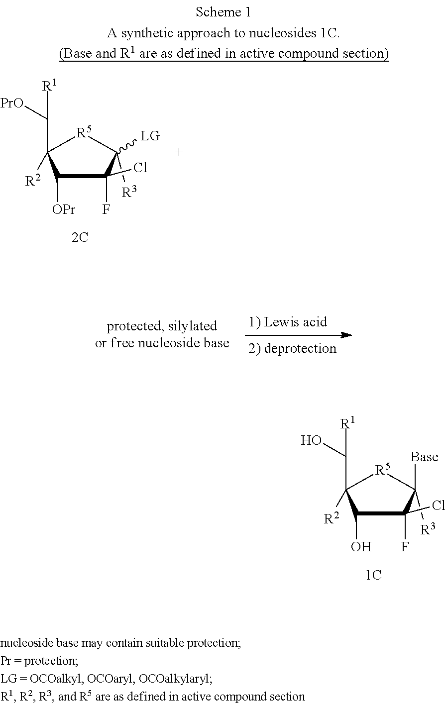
C1([R3])([Base])C(Cl)(F)C(O)C([R2])(C([R1])O)[R5]1.C1([R3])([LG])C(Cl)(F)C([OPr])C([R2])(C([R1])[PrO])[R5]1
